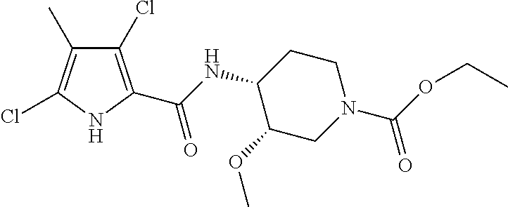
C1CC(NC(=O)C2=C(Cl)C(C)=C(Cl)N2)C(OC)CN1C(OCC)=O
